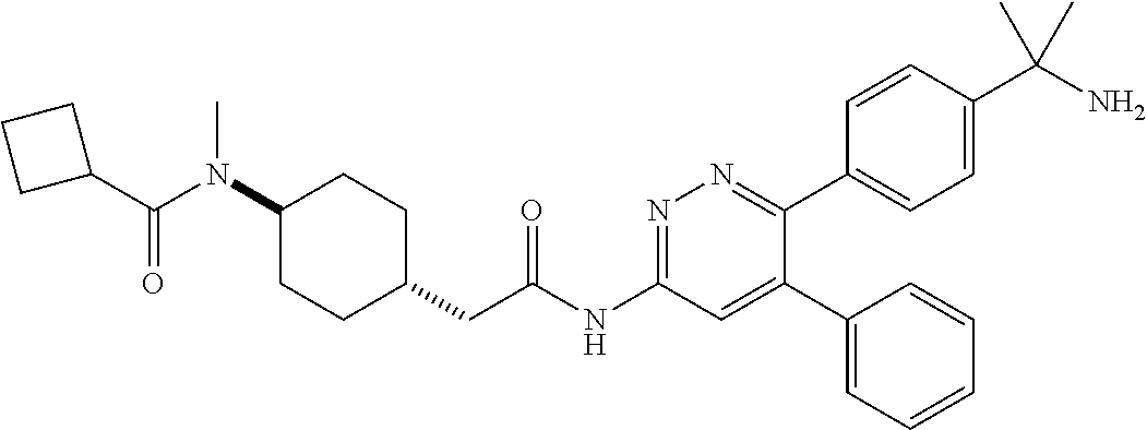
C1(N(C(C2CCC2)=O)C)CCC(CC(NC2=NN=C(C3=CC=C(C(N)(C)C)C=C3)C(C3=CC=CC=C3)=C2)=O)CC1
